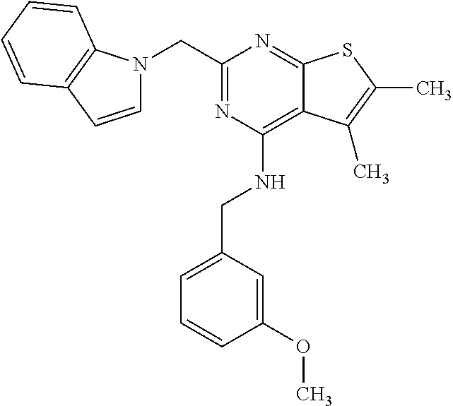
N1(CC2=NC(NCC3=CC=CC(OC)=C3)=C3C(=N2)SC(C)=C3C)C=CC2=C1C=CC=C2
